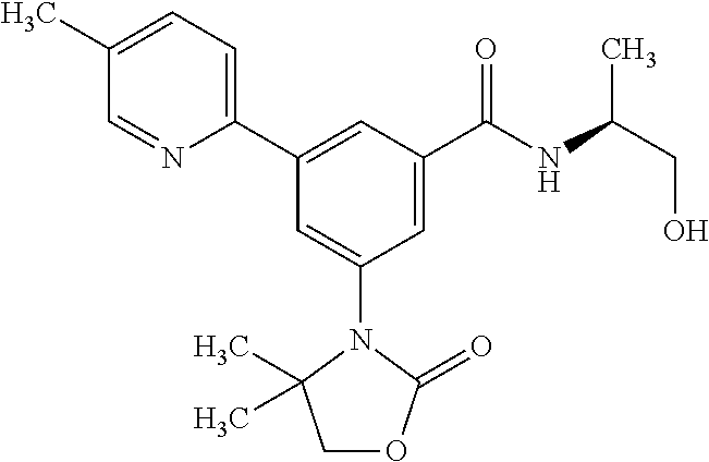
C1(C)=CC=C(C2=CC(C(NC(CO)C)=O)=CC(N3C(C)(C)COC3=O)=C2)N=C1
